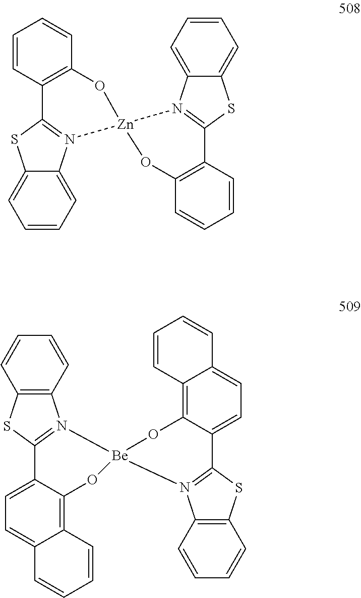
C1=CC2=C(C=C1)O[Zn]1(N3=C2SC2=CC=CC=C23)N2=C(C3=C(C=CC=C3)O1)SC1=CC=CC=C12.C12=C(C=CC=C1)N1=C(S2)C2=CC=C3C(=C2O[Be]12N1=C(SC4=C1C=CC=C4)C1=CC=C4C(=C1O2)C=CC=C4)C=CC=C3
